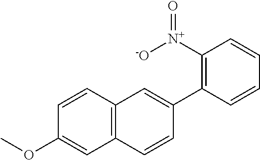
C12=C(C=CC(OC)=C1)C=C(C1=C([N+]([-O])=O)C=CC=C1)C=C2
